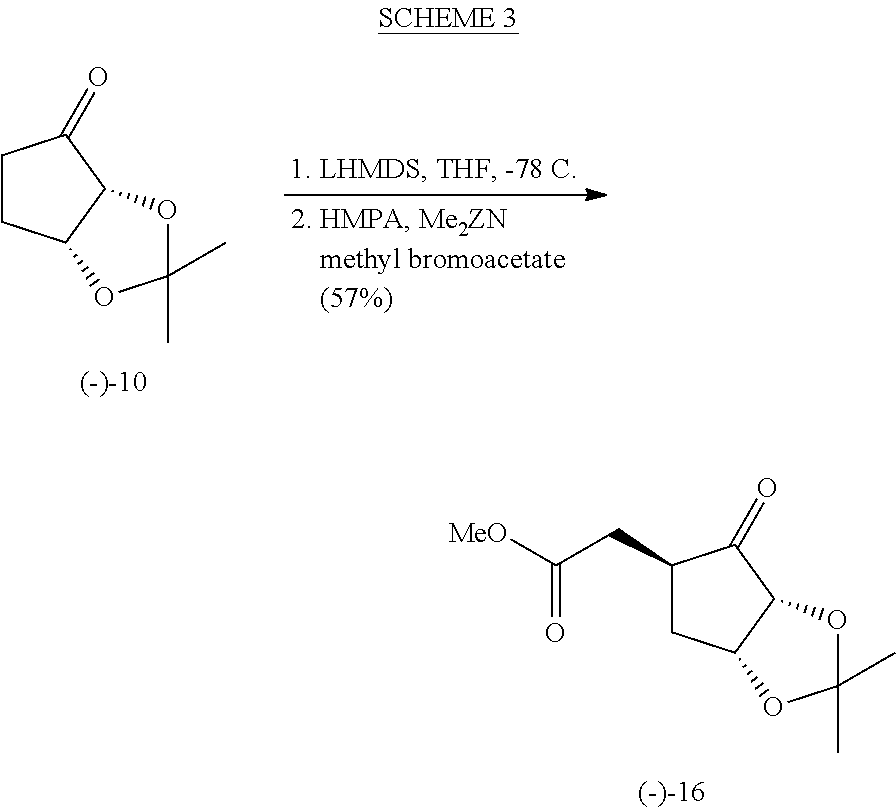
C1(CC([MeO])=O)CC2C(C1=O)OC(C)(C)O2.C1CC2C(C1=O)OC(C)(C)O2
